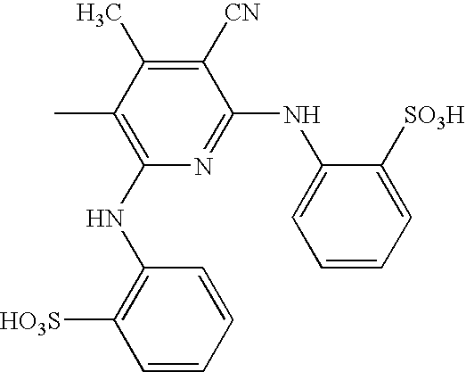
C1(C)=C(NC2=C([HO3S])C=CC=C2)N=C(NC2=CC=CC=C2[SO3H])C([CN])=C1C
